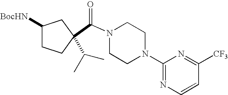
C(N1CCN(C2=NC=CC([CF3])=N2)CC1)(=O)C1(C(C)C)CCC([BocHN])C1
